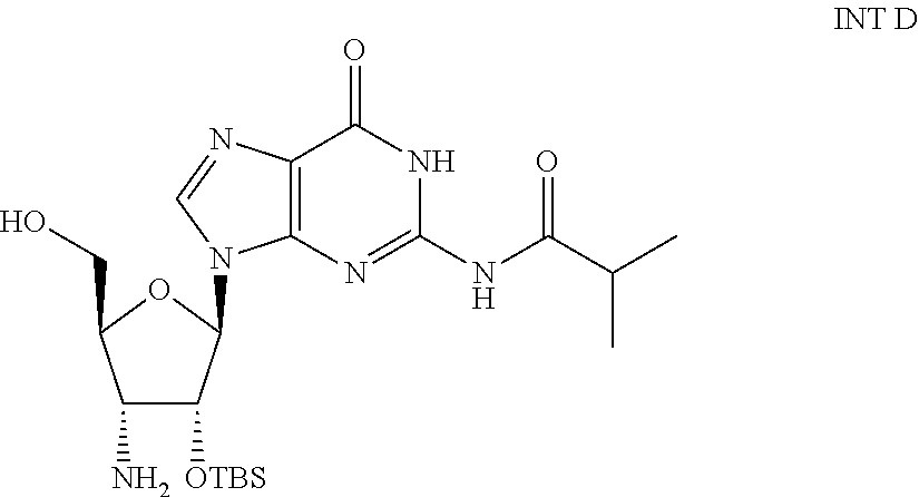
C1(N)C([OTBS])C(N2C3=C(C(=O)NC(NC(C(C)C)=O)=N3)N=C2)OC1CO
